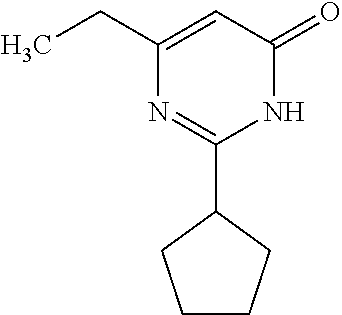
C1CCC(C2=NC(CC)=CC(=O)N2)C1
